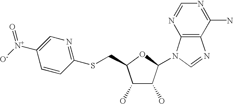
C1(O)C(O)C(N2C3=C(N=C2)C(N)=NC=N3)OC1CSC1=NC=C([N+]([O-])=O)C=C1
